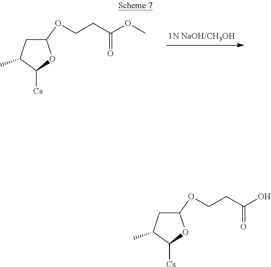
C1(OCCC(OC)=O)CC(C)C([Cs])O1.C1(OCCC(O)=O)CC(C)C([Cs])O1
